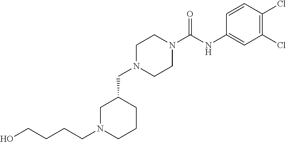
C1N(C(NC2=CC(Cl)=C(Cl)C=C2)=O)CCN(CC2CCCN(CCCCO)C2)C1
